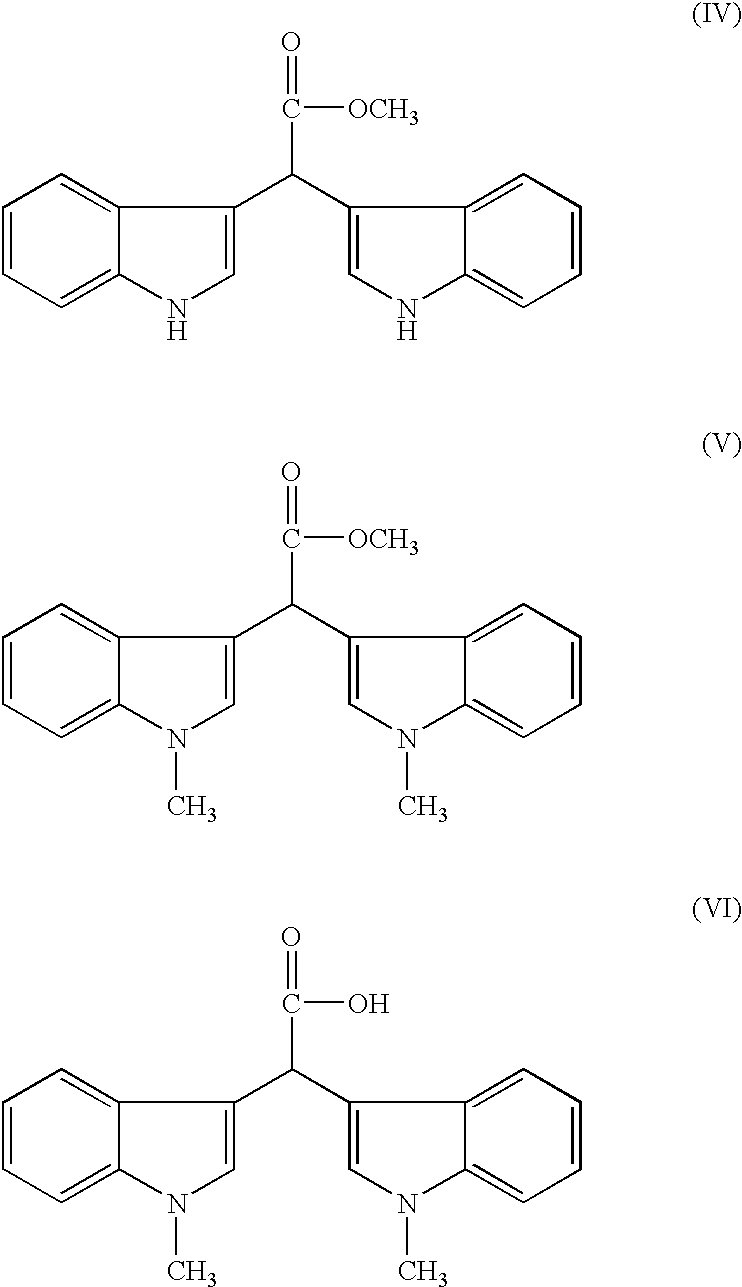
C1=C(C(C2=CN(C)C3=CC=CC=C32)C(=O)[OCH3])C2=CC=CC=C2N1C.C1=C(C(C2=CNC3=CC=CC=C32)C(=O)[OCH3])C2=CC=CC=C2N1.C1=C(C(C2=CN(C)C3=CC=CC=C32)C(=O)O)C2=CC=CC=C2N1C
